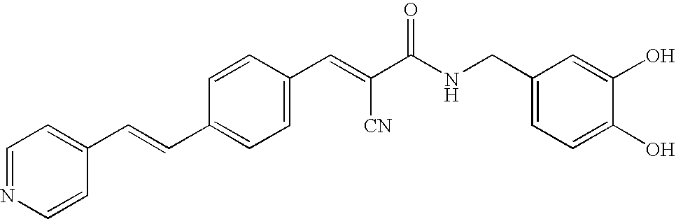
C1(C=C(C(NCC2=CC=C(O)C(O)=C2)=O)[CN])=CC=C(C=CC2=CC=NC=C2)C=C1
